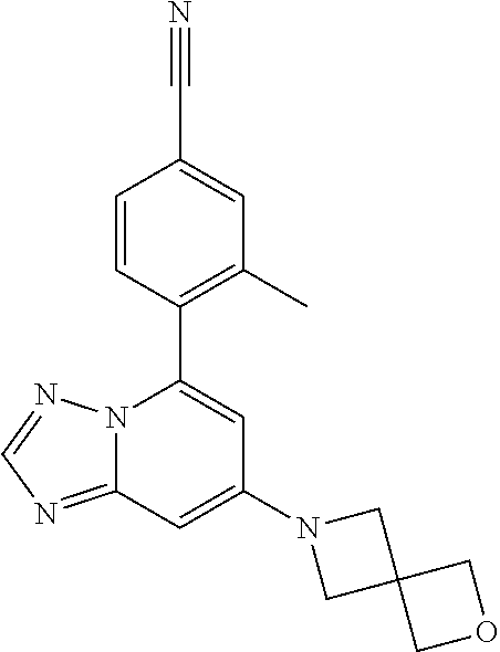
C1=CC(C2=CC(N3CC4(C3)COC4)=CC3=NC=NN23)=C(C)C=C1C#N
